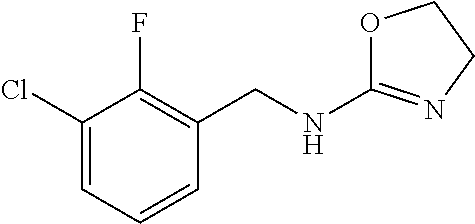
O1C(NCC2=C(F)C(Cl)=CC=C2)=NCC1
